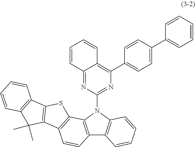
C12=NC(N3C4=C(C5=C3C=CC=C5)C=CC3=C4SC4=C3C(C)(C)C3=C4C=CC=C3)=NC(C3=CC=C(C4=CC=CC=C4)C=C3)=C1C=CC=C2
